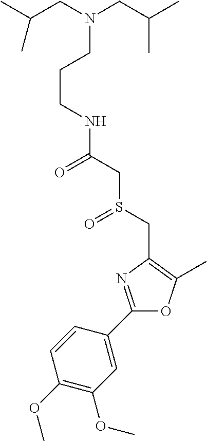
C(CCN(CC(C)C)CC(C)C)NC(CS(CC1=C(C)OC(C2=CC(OC)=C(OC)C=C2)=N1)=O)=O
